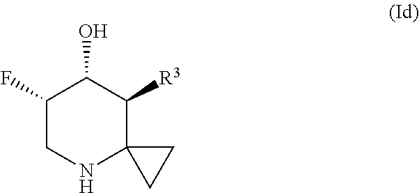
C1NC2(C([R3])C(O)C1F)CC2
